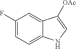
C1(F)=CC=C2C(=C1)C([OAc])=CN2
